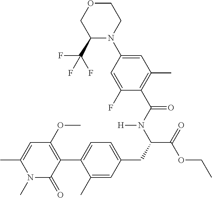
C1(C)=CC(OC)=C(C2=CC=C(CC(C(=O)OCC)N(C(C3=C(C)C=C(N4CCOCC4C(F)(F)F)C=C3F)=O)[H])C=C2C)C(=O)N1C
